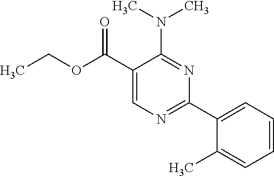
N(C1=NC(C2=CC=CC=C2C)=NC=C1C(OCC)=O)(C)C
